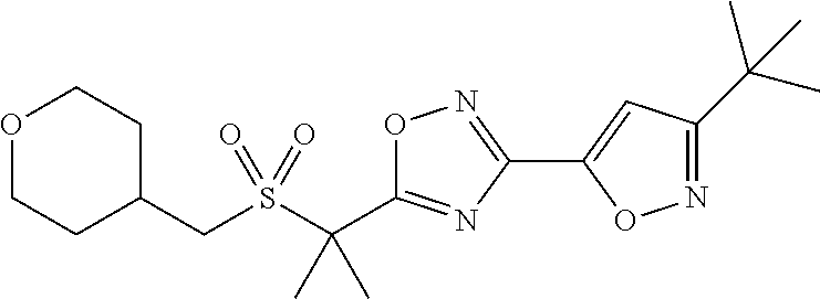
S(C(C)(C)C1=NC(C2=CC(C(C)(C)C)=NO2)=NO1)(=O)(=O)CC1CCOCC1
